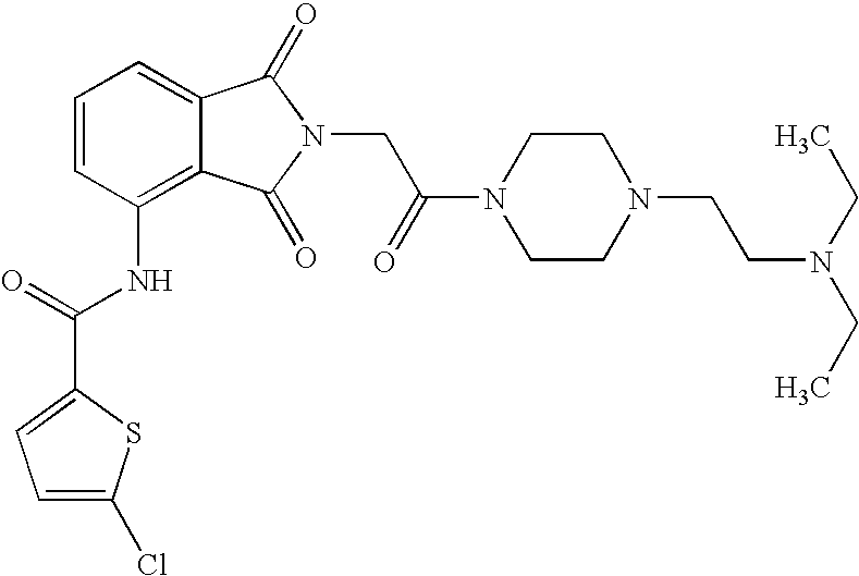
C1=C(Cl)SC(C(=O)NC2=C3C(=CC=C2)C(=O)N(CC(N2CCN(CCN(CC)CC)CC2)=O)C3=O)=C1
